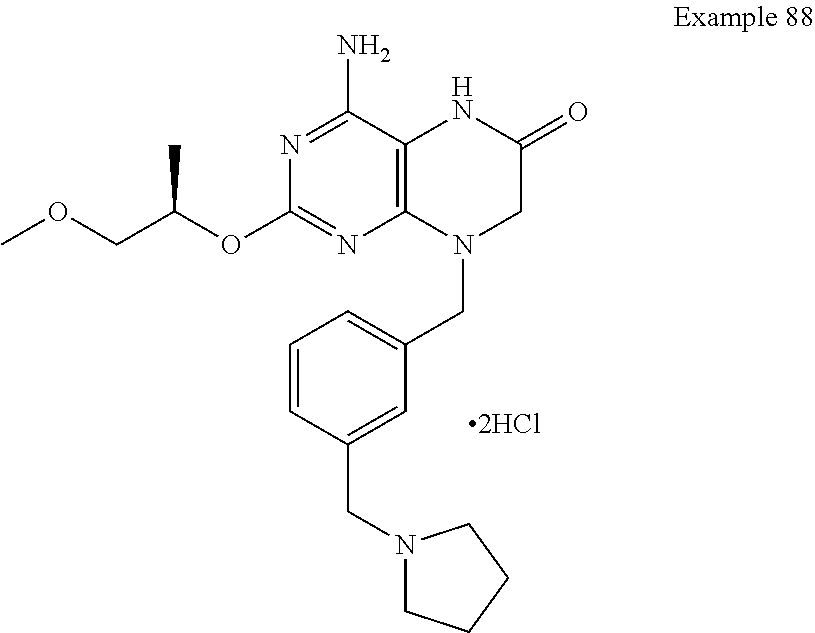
O(C1=NC2=C(C(N)=N1)NC(=O)CN2CC1=CC=CC(CN2CCCC2)=C1)C(COC)C.[2HCl]
